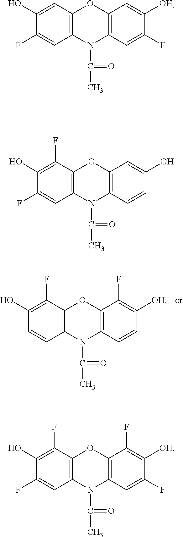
C1(O)=C(F)C2=C(C=C1)N(C(C)=O)C1=C(O2)C(F)=C([OH])C=C1.C1(O)=CC2=C(C=C1F)N(C(C)=O)C1=C(O2)C=C([OH])C(F)=C1.C1(O)=C(F)C2=C(C=C1F)N(C(C)=O)C1=C(O2)C=C(O)C=C1.C1(O)=C(F)C2=C(C=C1F)N(C(C)=O)C1=C(O2)C(F)=C([OH])C(F)=C1
